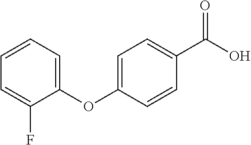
C1=C(OC2=CC=CC=C2F)C=CC(C(O)=O)=C1
